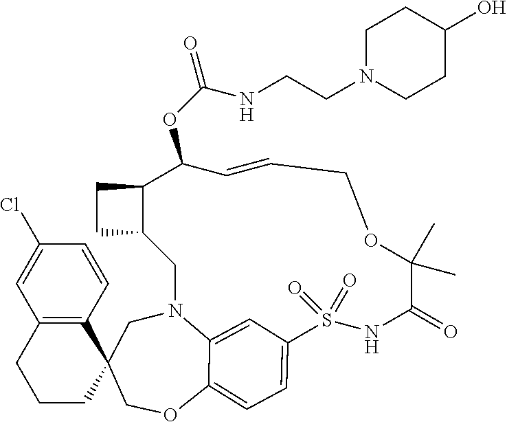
C1C2(COC3=CC=C4C=C3N1CC1C(C(OC(NCCN3CCC(O)CC3)=O)C=CCOC(C)(C)C(=O)NS4(=O)=O)CC1)CCCC1=C2C=CC(Cl)=C1
